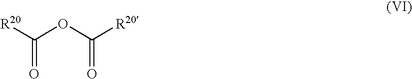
[R20]C(OC([R20])=O)=O
